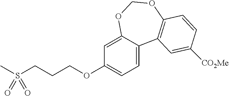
C1=C2C(=CC(OCCCS(C)(=O)=O)=C1)OCOC1=C2C=C([CO2Me])C=C1
